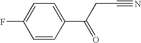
C1=C(C(CC#N)=O)C=CC(F)=C1
